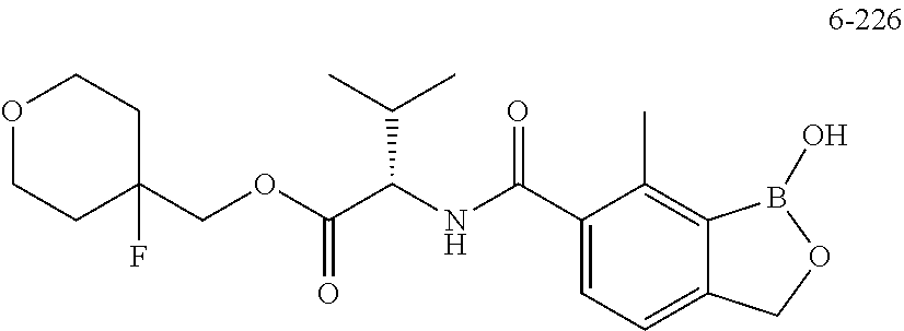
C1(COC(C(NC(C2=CC=C3C(=C2C)B(O)OC3)=O)C(C)C)=O)(F)CCOCC1
